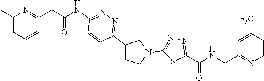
C1(C2=NN=C(NC(CC3=NC(C)=CC=C3)=O)C=C2)CCN(C2=NN=C(C(=O)NCC3=NC=CC([F3C])=C3)S2)C1
